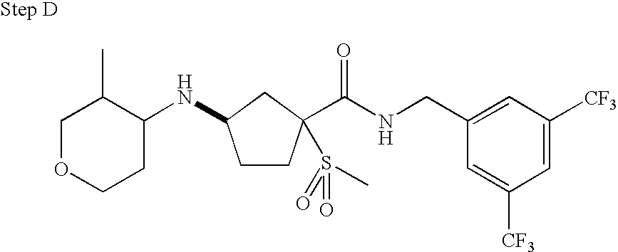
C1CC(C(NCC2=CC([CF3])=CC([CF3])=C2)=O)(S(=O)(=O)C)CC1NC1C(C)COCC1
